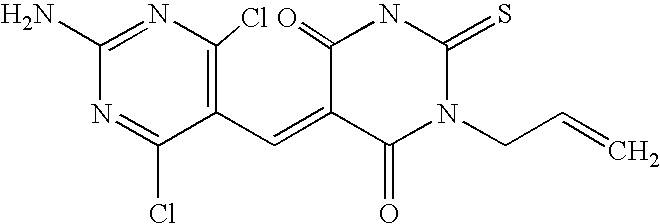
C1(C=C2C(=O)N(CC=C)C(=S)NC2=O)=C(Cl)N=C(N)N=C1Cl
